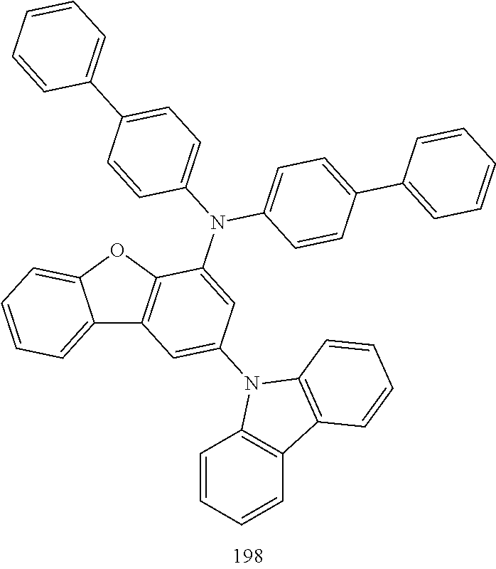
C12=CC=CC=C1OC1=C2C=C(N2C3=C(C=CC=C3)C3=C2C=CC=C3)C=C1N(C1=CC=C(C2=CC=CC=C2)C=C1)C1=CC=C(C2=CC=CC=C2)C=C1
